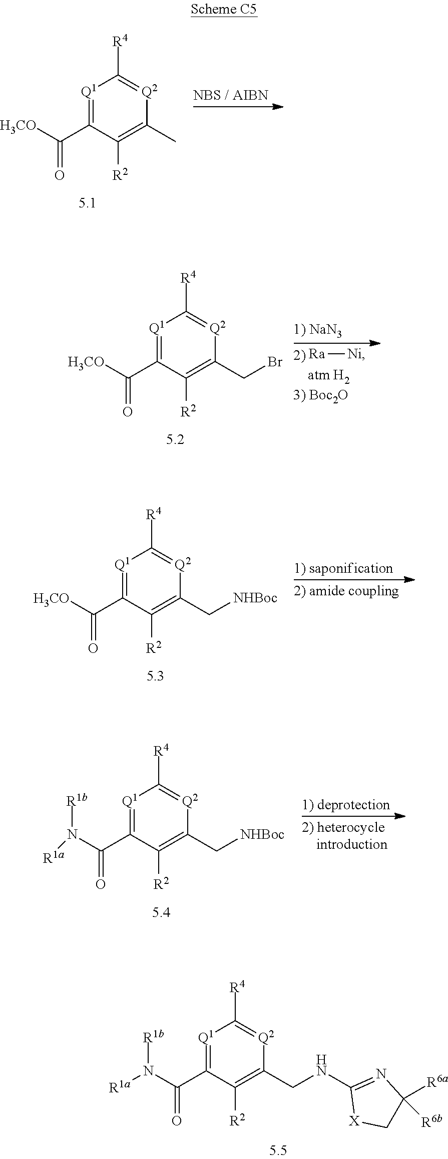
[Q1]1=C(C([H3CO])=O)C([R2])=C(C)[Q2]=C1[R4].[Ni][Ra].[Q1]1=C(C([H3CO])=O)C([R2])=C(CBr)[Q2]=C1[R4].[Q1]1=C(C([H3CO])=O)C([R2])=C(C[NHBoc])[Q2]=C1[R4].[Q1]1=C(C(N([R1a])[R1b])=O)C([R2])=C(C[NHBoc])[Q2]=C1[R4].[Q1]1=C(C(N([R1a])[R1b])=O)C([R2])=C(CNC2=NC([R6b])([R6a])C[X]2)[Q2]=C1[R4]
